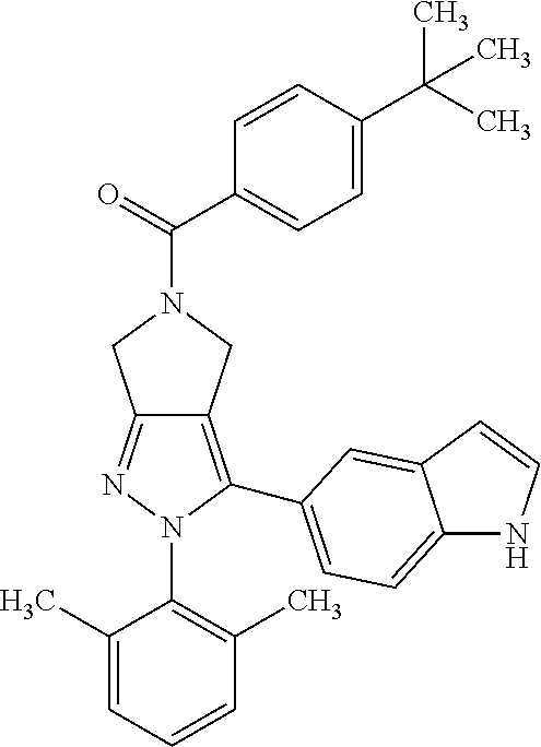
C12=NN(C3=C(C)C=CC=C3C)C(C3=CC=C4NC=CC4=C3)=C1CN(C(C1=CC=C(C(C)(C)C)C=C1)=O)C2
